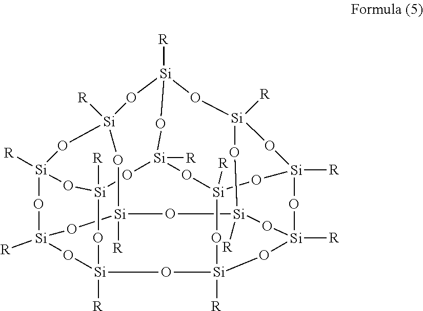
[Si]12([R])O[Si]3([R])O[Si]4([R])O[Si]([R])(O1)O[Si]1([R])O[Si]5([R])O[Si]6([R])O[Si]7([R])O[Si]([R])(O[Si]([R])(O4)O[Si]([R])(O1)O7)O[Si]([R])(O6)O[Si]([R])(O3)O[Si]([R])(O2)O5
